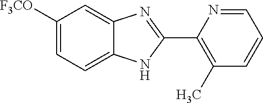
C1([F3CO])=CC=C2C(=C1)N=C(C1=C(C)C=CC=N1)N2
